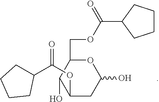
O1C(COC(C2CCCC2)=O)C(O)C(OC(=O)C2CCCC2)CC1O
